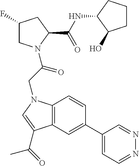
C12=C(C=C(C3=CC=NN=C3)C=C1)C(C(=O)C)=CN2CC(=O)N1CC(F)CC1C(NC1CCCC1O)=O
